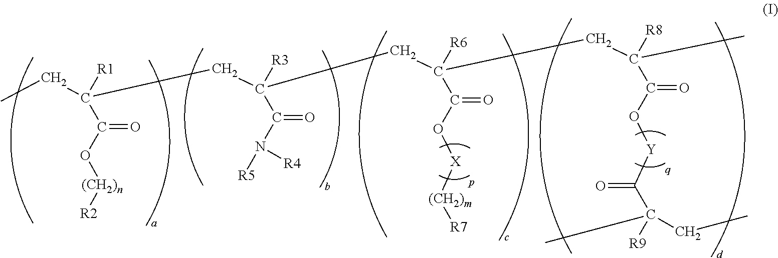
[R8]C(C(O[Y]C(C([R9])(C)CC)=O)=O)(CC([R6])(C(O[X][(CH2)m][R7])=O)CC([R3])(C(N([R5])[R4])=O)CC([R1])(C(O[(CH2)n][R2])=O)CC)C
